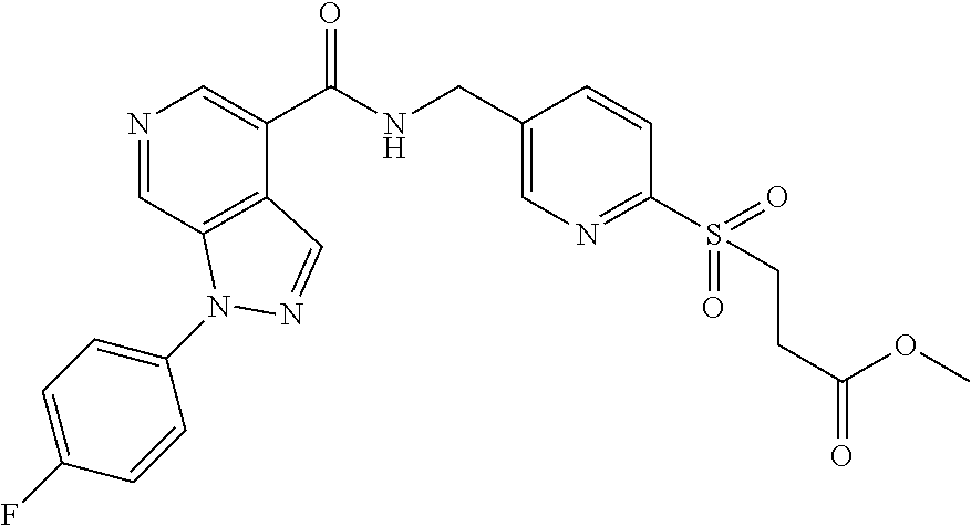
N1=CC2=C(C(C(NCC3=CN=C(S(=O)(=O)CCC(OC)=O)C=C3)=O)=C1)C=NN2C1=CC=C(F)C=C1
